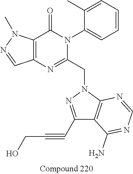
C12=C(C(=O)N(C3=CC=CC=C3C)C(CN3N=C(C#CCO)C4=C3N=CN=C4N)=N1)N(C)N=C2
